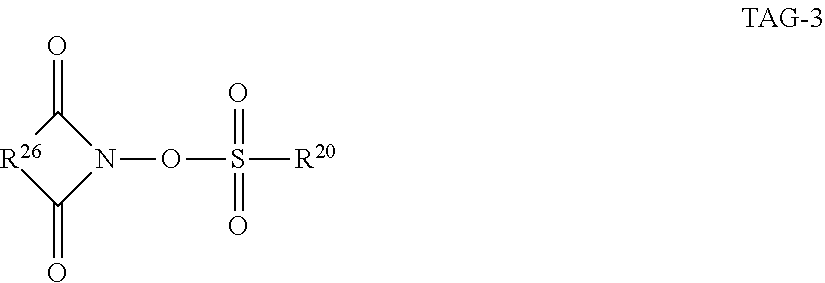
C1(=O)[R26]C(=O)N1OS([R20])(=O)=O
